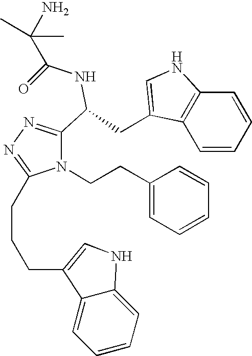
N1(CCC2=CC=CC=C2)C(CCCC2=CNC3=CC=CC=C32)=NN=C1C(CC1=CNC2=C1C=CC=C2)NC(C(C)(C)N)=O
